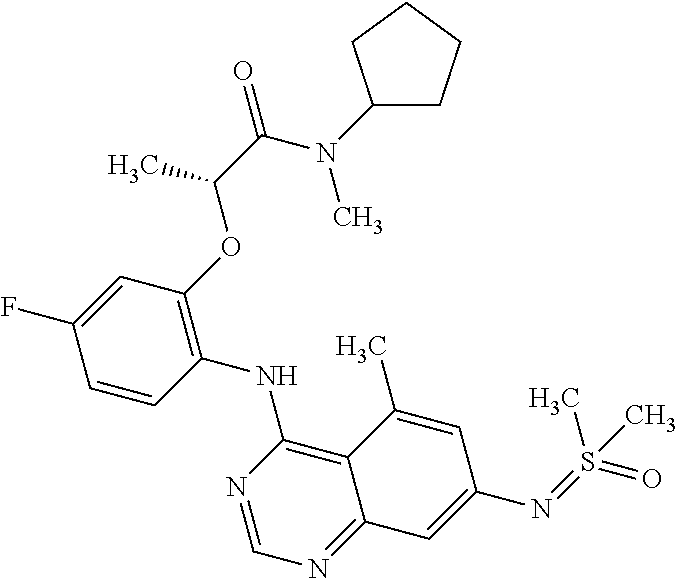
C1=CC(NC2=C3C(=NC=N2)C=C(N=S(=O)(C)C)C=C3C)=C(OC(C(=O)N(C2CCCC2)C)C)C=C1F
